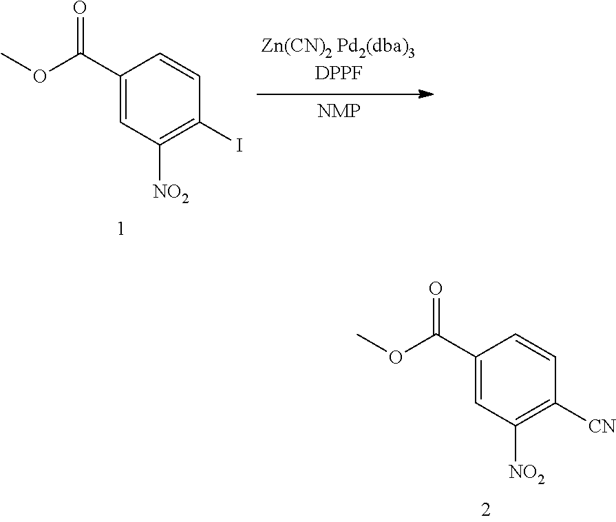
C1(C(OC)=O)=CC([NO2])=C(I)C=C1.C1(C(OC)=O)=CC([NO2])=C([CN])C=C1
